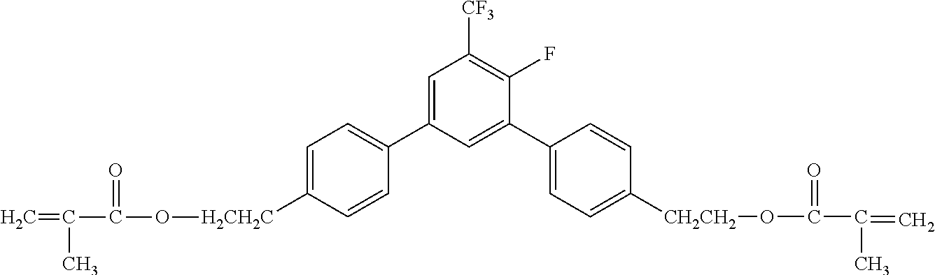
C1=C(C2=CC=C([H2CH2C]OC(C(=C)C)=O)C=C2)C=C(C2=CC=C([CH2CH2]OC(C(=C)C)=O)C=C2)C(F)=C1[CF3]
